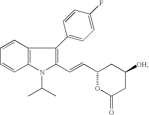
C(=CC1OC(=O)CC([OH])C1)C1=C(C2=CC=C(F)C=C2)C2=C(C=CC=C2)N1C(C)C
